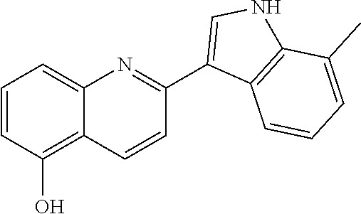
C1=CC2=C(O)C=CC=C2N=C1C1=CNC2=C1C=CC=C2C
